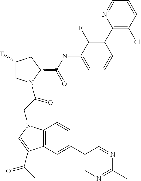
C1(C2=CC3=C(C=C2)N(CC(=O)N2CC(F)CC2C(NC2=CC=CC(C4=C(Cl)C=CC=N4)=C2F)=O)C=C3C(C)=O)=CN=C(C)N=C1
